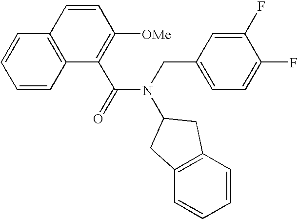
C1=CC2=C(C=C1)C=CC([OMe])=C2C(=O)N(CC1=CC=C(F)C(F)=C1)C1CC2=C(C1)C=CC=C2
